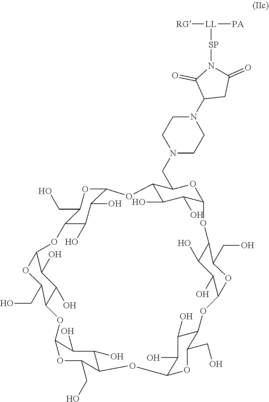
C12C(O)C(O)C(OC1CN1CCN(C3CC(=O)N([SP][LL]([RG])[PA])C3=O)CC1)OC1C(O)C(O)C(OC1CO)OC1C(O)C(O)C(OC1CO)OC1C(CO)OC(C(O)C1O)OC1C(O)C(O)C(OC1CO)OC1C(CO)OC(C(O)C1O)O2
